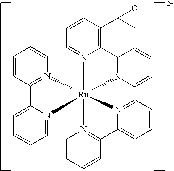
C12=C3C=CC=N1[Ru]14(N5=C(C=CC=C5)C5=CC=CC=N51)(N1=C2C(=CC=C1)C1C3O1)N1=C(C=CC=C1)C1=CC=CC=N14
